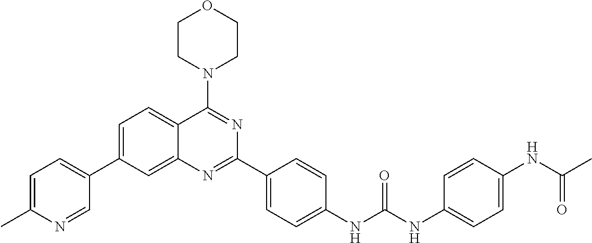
C1=C(C2=CC=C(C)N=C2)C=C2C(=C1)C(N1CCOCC1)=NC(C1=CC=C(NC(NC3=CC=C(NC(C)=O)C=C3)=O)C=C1)=N2
